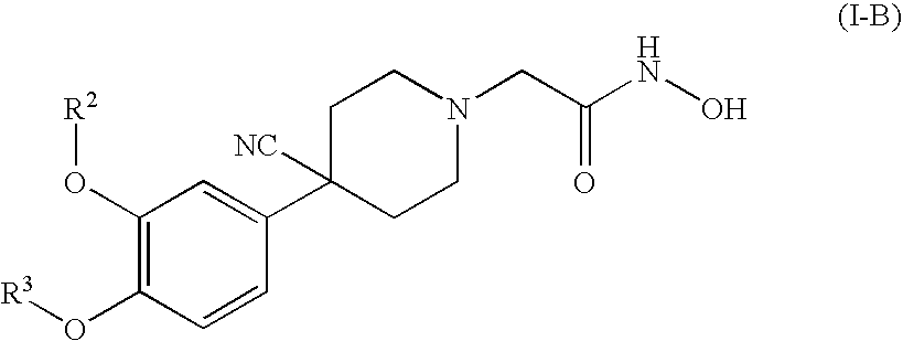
C1(O[R2])=C(O[R3])C=CC(C2([NC])CCN(CC(NO)=O)CC2)=C1
